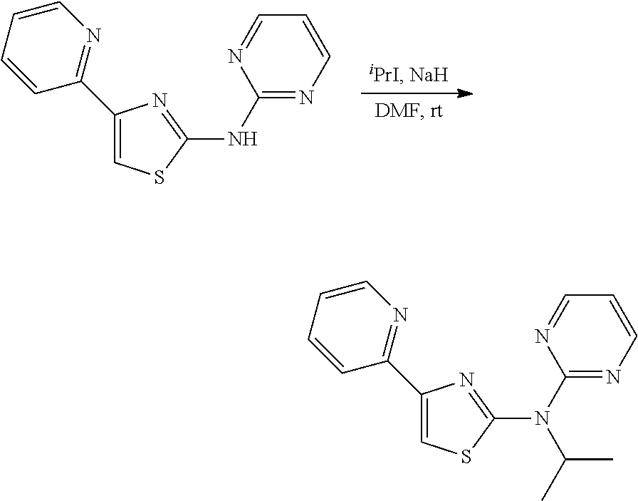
C1=CC=NC(NC2=NC(C3=NC=CC=C3)=CS2)=N1.C1=CC=NC(N(C2=NC(C3=NC=CC=C3)=CS2)C(C)C)=N1
